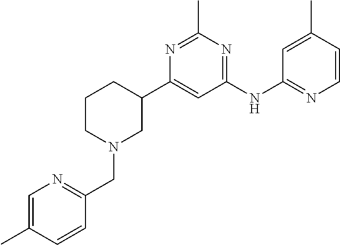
C1(C2CCCN(CC3=NC=C(C)C=C3)C2)=CC(NC2=NC=CC(C)=C2)=NC(C)=N1
